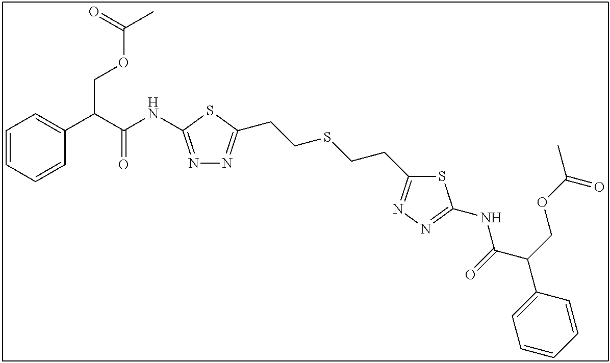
N1=C(NC(C(COC(C)=O)C2=CC=CC=C2)=O)SC(CCSCCC2=NN=C(NC(C(COC(C)=O)C3=CC=CC=C3)=O)S2)=N1
